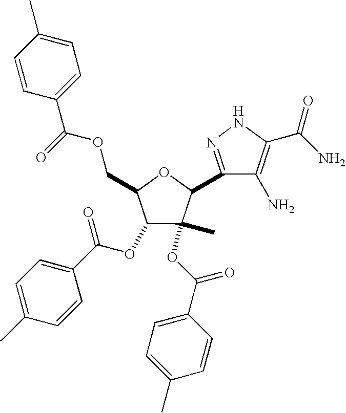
C1(OC(C2=CC=C(C)C=C2)=O)C(COC(C2=CC=C(C)C=C2)=O)OC(C2=NNC(C(N)=O)=C2N)C1(C)OC(=O)C1=CC=C(C)C=C1
